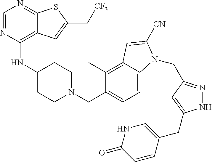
C1=NC(NC2CCN(CC3=CC=C4C(=C3C)C=C([CN])N4CC3=NNC(CC4=CNC(=O)C=C4)=C3)CC2)=C2C(=N1)SC(C[CF3])=C2
